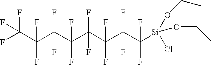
C(C(C(C(C(C(C(C([Si](Cl)(OCC)OCC)(F)F)(F)F)(F)F)(F)F)(F)F)(F)F)(F)F)(F)(F)F
